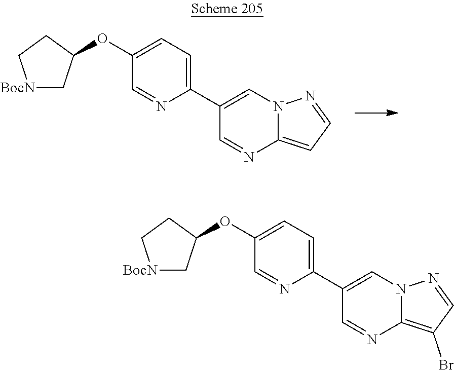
C1(OC2C[BocN]CC2)=CC=C(C2=CN3C(=CC=N3)N=C2)N=C1.C1(OC2C[BocN]CC2)=CC=C(C2=CN3C(=C(Br)C=N3)N=C2)N=C1
